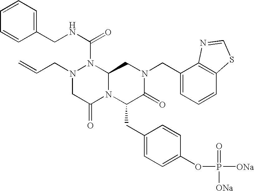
N1(CC=C)CC(=O)N2C(N1C(NCC1=CC=CC=C1)=O)CN(CC1=CC=CC3=C1N=CS3)C(=O)C2CC1=CC=C(OP(=O)([ONa])[ONa])C=C1
